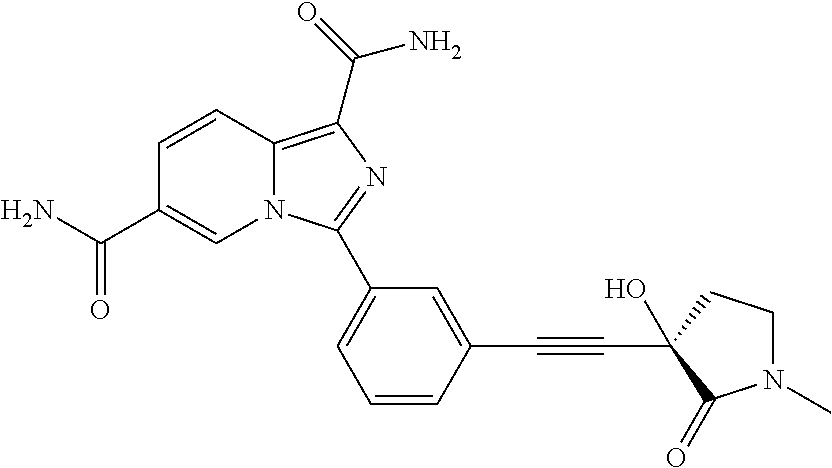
C12=C(C(=O)N)N=C(C3=CC=CC(C#CC4(O)CCN(C)C4=O)=C3)N1C=C(C(N)=O)C=C2
